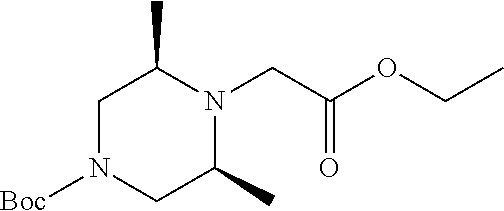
C1N([Boc])CC(C)N(CC(OCC)=O)C1C
